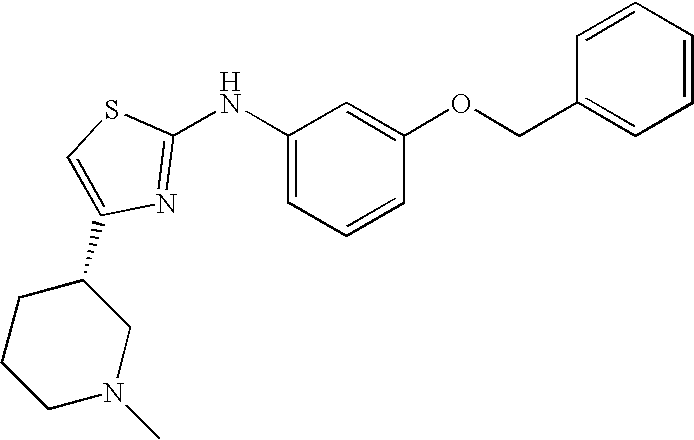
C1(C2=CSC(NC3=CC=CC(OCC4=CC=CC=C4)=C3)=N2)CCCN(C)C1
